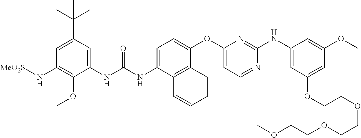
C1(NC(NC2=CC=C(OC3=CC=NC(NC4=CC(OCCOCCOCCOC)=CC(OC)=C4)=N3)C3=C2C=CC=C3)=O)=CC(C(C)(C)C)=CC(N[MeO2S])=C1OC
